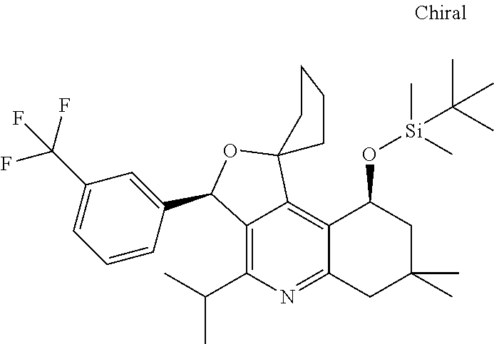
C12=C(C(C)C)N=C3C(=C1C1(OC2C2=CC(C(F)(F)F)=CC=C2)CCCC1)C(O[Si](C)(C)C(C)(C)C)CC(C)(C)C3
